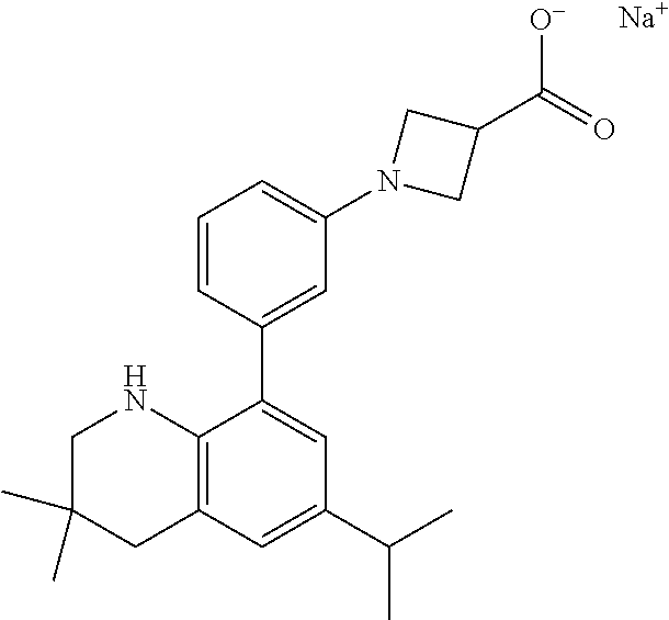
C1C(C)(C)CC2=C(N1)C(C1=CC(N3CC(C(=O)[O-])C3)=CC=C1)=CC(C(C)C)=C2.[Na]
